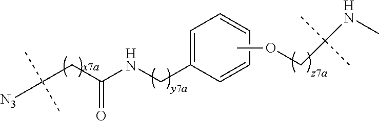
C(NC(CC([N3])(C)C)=O)C1=CC=CC=C1.C(C(NC)(C)C)OC
